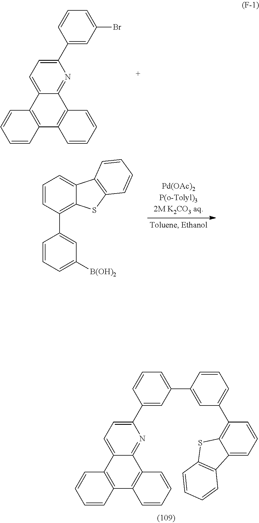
C1=CC2=C(C=C1)C1=CC=C(C3=CC(Br)=CC=C3)N=C1C1=C2C=CC=C1.C1=CC(C2=CC([B(OH)2])=CC=C2)=C2C(=C1)C1=C(S2)C=CC=C1.C1=CC2=C(C=C1)C1=CC=C(C3=CC(C4=CC(C5=C6C(=CC=C5)C5=C(S6)C=CC=C5)=CC=C4)=CC=C3)N=C1C1=C2C=CC=C1
